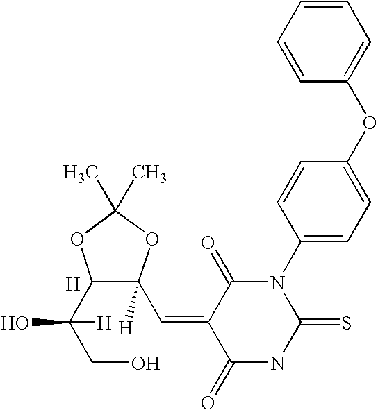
C1=CC=CC(OC2=CC=C(N3C(=O)C(=CC4([H])C(C(CO)(O)[H])OC(C)(C)O4)C(=O)NC3=S)C=C2)=C1.[H]
